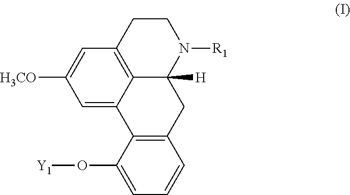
C12=C(C(O[Y1])=CC=C1)C1=CC([H3CO])=CC3=C1C([H])(C2)N([R1])CC3
